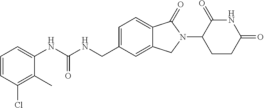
C1=CC(Cl)=C(C)C(NC(NCC2=CC=C3C(=C2)CN(C2CCC(=O)NC2=O)C3=O)=O)=C1
